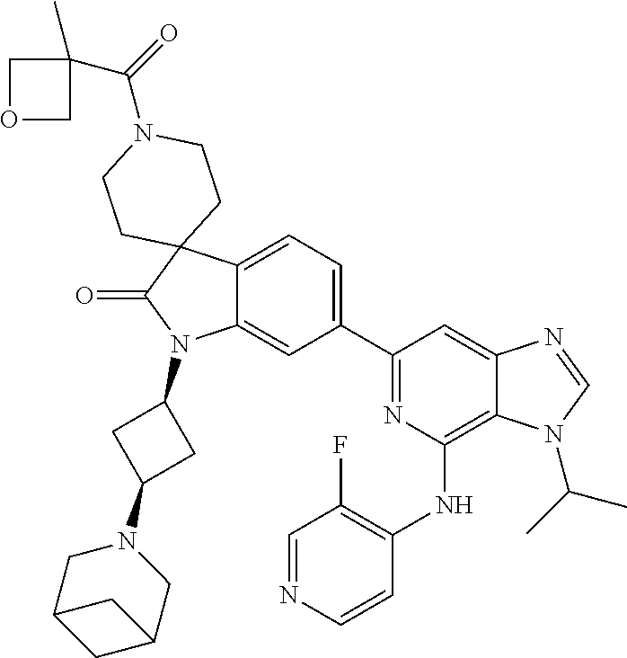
C12=CC=C(C3=NC(NC4=C(F)C=NC=C4)=C4C(=C3)N=CN4C(C)C)C=C1N(C1CC(N3CC4CC(C3)C4)C1)C(=O)C21CCN(C(=O)C2(C)COC2)CC1
